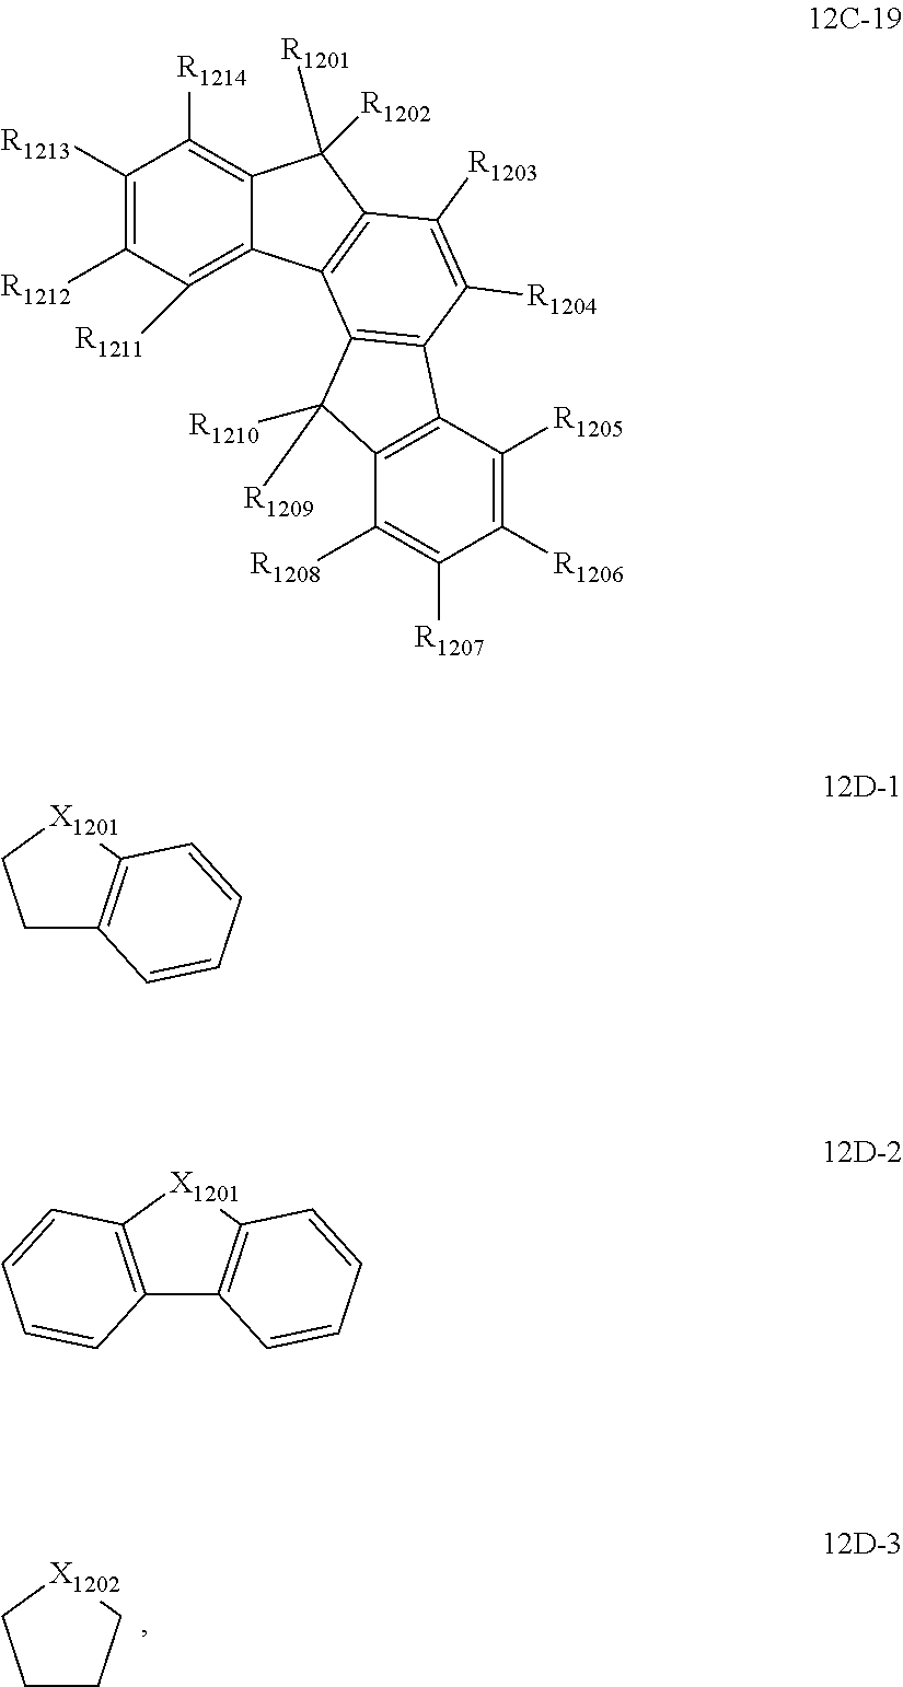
C1CC[X1202]C1.C1([R1213])=C([R1212])C([R1211])=C2C(=C1[R1214])C([R1201])([R1202])C1=C2C2=C(C([R1204])=C1[R1203])C1=C(C2([R1209])[R1210])C([R1208])=C([R1207])C([R1206])=C1[R1205].C1C2=C([X1201]C1)C=CC=C2.C12=C([X1201]C3=C1C=CC=C3)C=CC=C2
